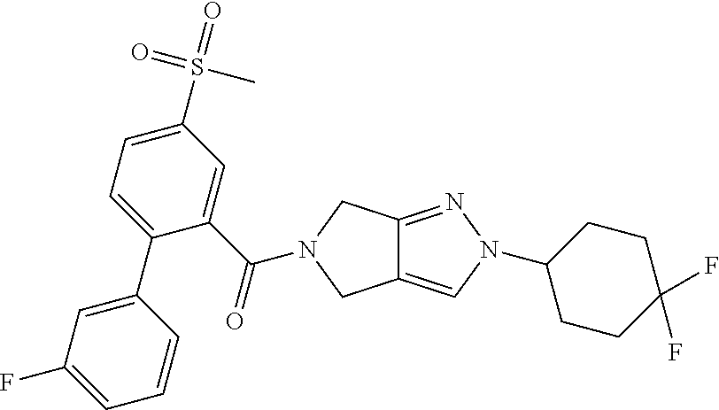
C12=NN(C3CCC(F)(F)CC3)C=C1CN(C(C1=CC(S(=O)(=O)C)=CC=C1C1=CC(F)=CC=C1)=O)C2
